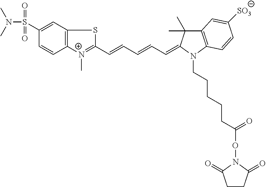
N(S(C1=CC2=C(C=C1)[N+](C)=C(C=CC=CC=C1C(C)(C)C3=C(N1CCCCCC(ON1C(=O)CCC1=O)=O)C=CC([SO3])=C3)S2)(=O)=O)(C)C
